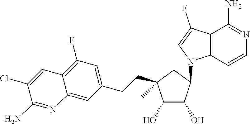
C1(O)C(O)C(N2C3=C(C(F)=C2)C(N)=NC=C3)CC1(C)CCC1=CC(F)=C2C(=C1)N=C(N)C(Cl)=C2
